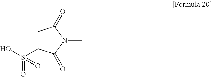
N1(C)C(=O)CC(S(O)(=O)=O)C1=O
